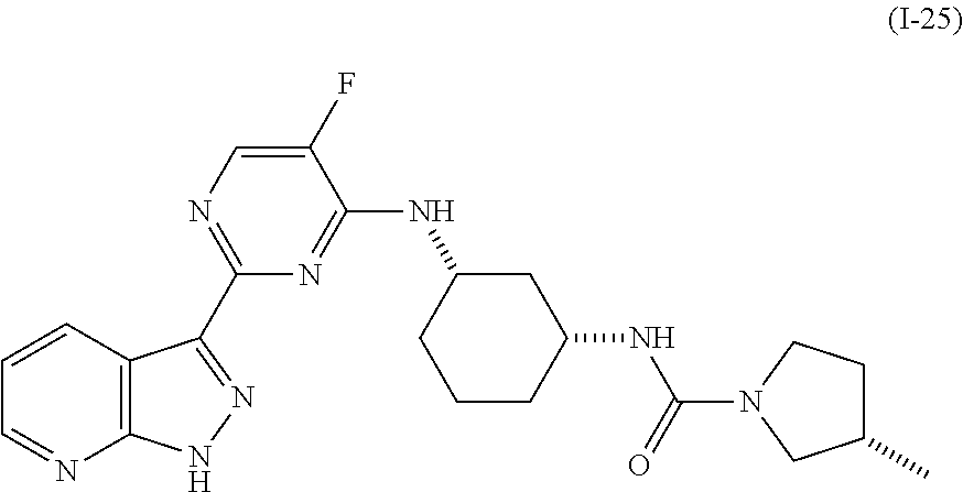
C12=C(C=CC=N1)C(C1=NC=C(F)C(NC3CCCC(NC(N4CC(C)CC4)=O)C3)=N1)=NN2
